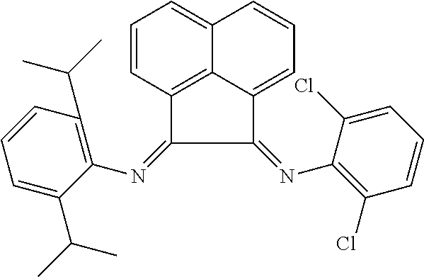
C1=CC2=C3C(=C1)C=CC=C3C(=NC1=C(Cl)C=CC=C1Cl)C2=NC1=C(C(C)C)C=CC=C1C(C)C
